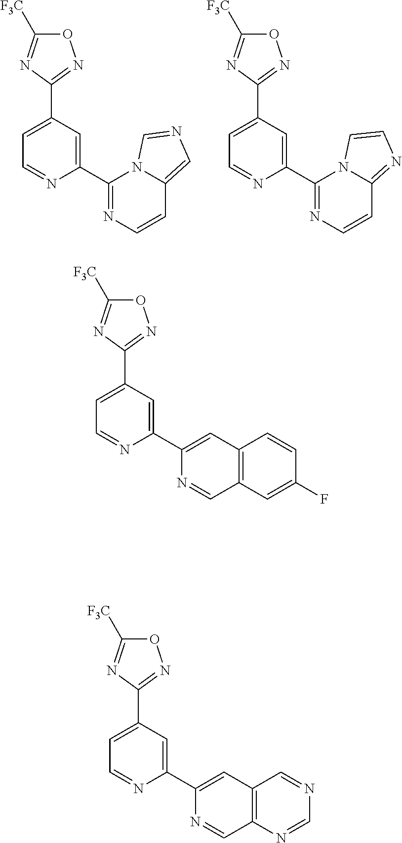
N1=C(C2=CC(C3=NOC([F3C])=N3)=CC=N2)N2C(=CN=C2)C=C1.N1=C(C2=CC(C3=NOC([F3C])=N3)=CC=N2)N2C(=NC=C2)C=C1.N1=CC2=C(C=C1C1=CC(C3=NOC([F3C])=N3)=CC=N1)C=CC(F)=C2.N1=CC2=C(C=C1C1=CC(C3=NOC([F3C])=N3)=CC=N1)C=NC=N2
